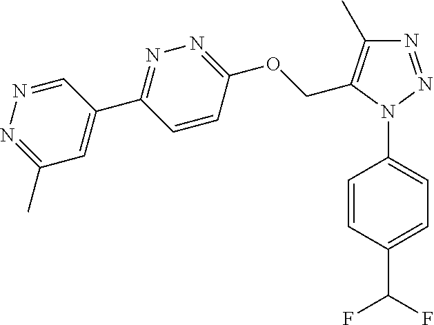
C1=CC(N2N=NC(C)=C2COC2=NN=C(C3=CC(C)=NN=C3)C=C2)=CC=C1C(F)F
